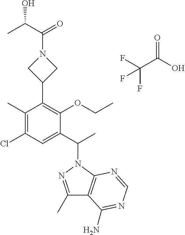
C1(C)=NN(C(C2=CC(Cl)=C(C)C(C3CN(C(C(C)O)=O)C3)=C2OCC)C)C2=C1C(N)=NC=N2.FC(C(O)=O)(F)F
